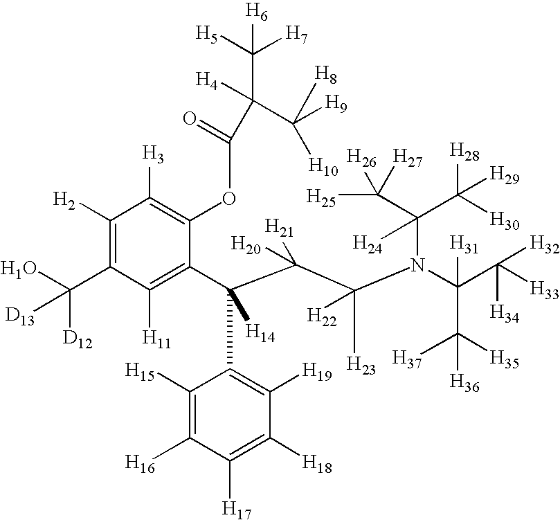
C1([H2])=C(C(O)([D12])[D13])C([H11])=C(C(C(C(N(C(C([H33])([H34])[H32])([H31])C([H35])([H37])[H36])C(C([H25])([H26])[H27])(C([H28])([H29])[H30])[H24])([H23])[H22])([H20])[H21])(C2=C([H19])C([H18])=C([H17])C([H16])=C2[H15])[H14])C(OC(=O)C([H4])(C([H9])([H8])[H10])C([H5])([H7])[H6])=C1[H3]
